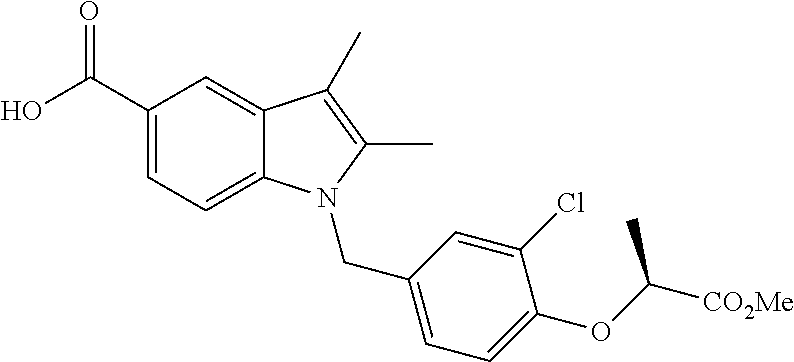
C1(C(O)=O)=CC=C2C(=C1)C(C)=C(C)N2CC1=CC=C(OC([CO2Me])C)C(Cl)=C1
